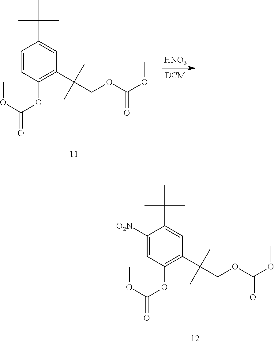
[HNO3].[DCM].C1=CC(OC(=O)OC)=C(C(COC(OC)=O)(C)C)C=C1C(C)(C)C.C1([O2N])=CC(OC(=O)OC)=C(C(COC(OC)=O)(C)C)C=C1C(C)(C)C
